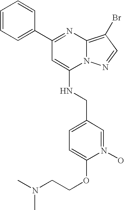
C1=CC=C(C2=NC3=C(Br)C=NN3C(NCC3=CC=C(OCCN(C)C)N(O)=C3)=C2)C=C1
